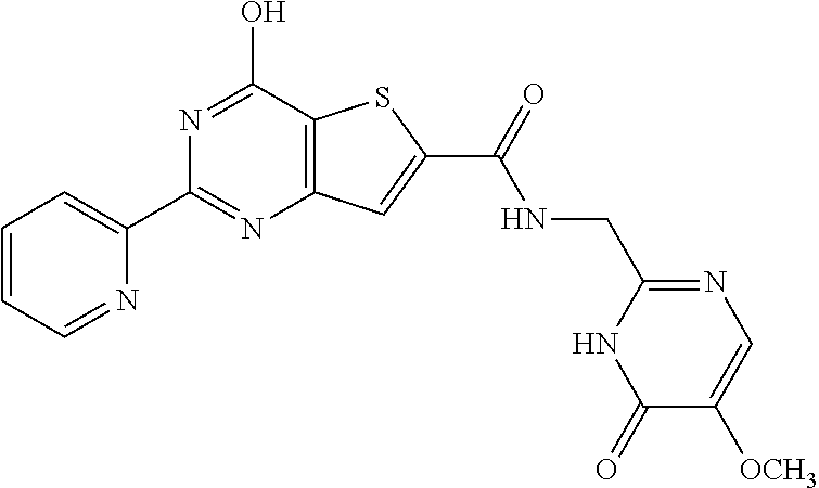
C1=CC=NC(C2=NC3=C(C(O)=N2)SC(C(=O)NCC2=NC=C([OCH3])C(=O)N2)=C3)=C1
